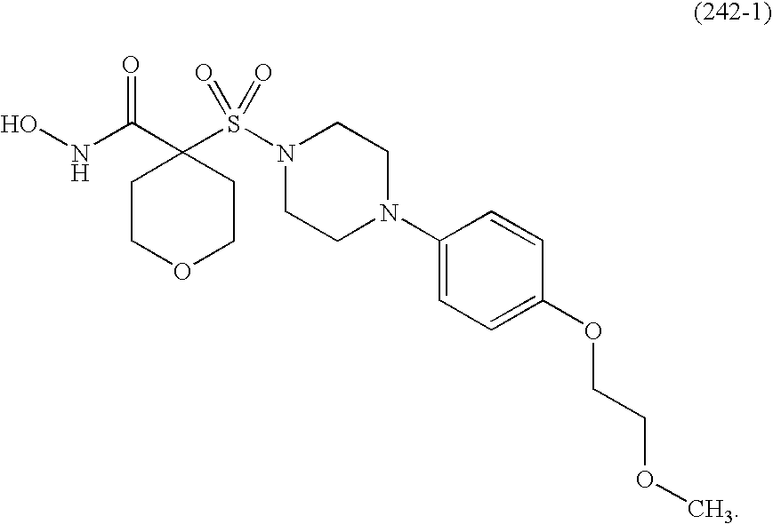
ONC(C1(S(N2CCN(C3=CC=C(OCCOC)C=C3)CC2)(=O)=O)CCOCC1)=O
